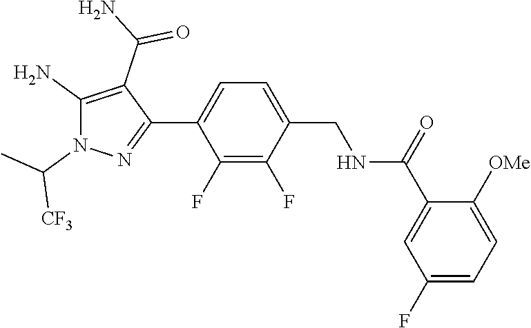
C1(C(=O)NCC2=CC=C(C3=NN(C(C)[CF3])C(N)=C3C(N)=O)C(F)=C2F)=CC(F)=CC=C1[OMe]
